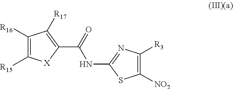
C1(C(=O)NC2=NC([R3])=C([NO2])S2)=C([R17])C([R16])=C([R15])[X]1
